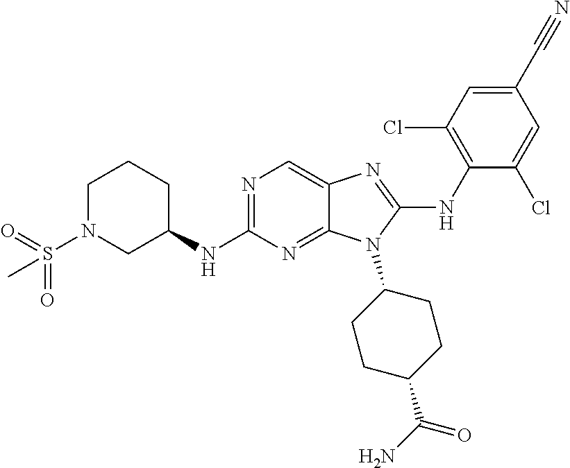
N1=C(NC2CCCN(S(=O)(=O)C)C2)N=C2C(=C1)N=C(NC1=C(Cl)C=C(C#N)C=C1Cl)N2C1CCC(C(N)=O)CC1
